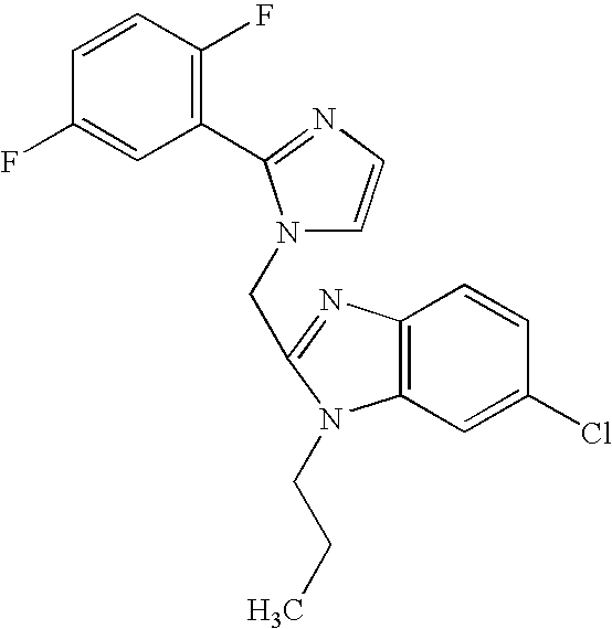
C1=CC(F)=CC(C2=NC=CN2CC2=NC3=C(C=C(Cl)C=C3)N2CCC)=C1F
